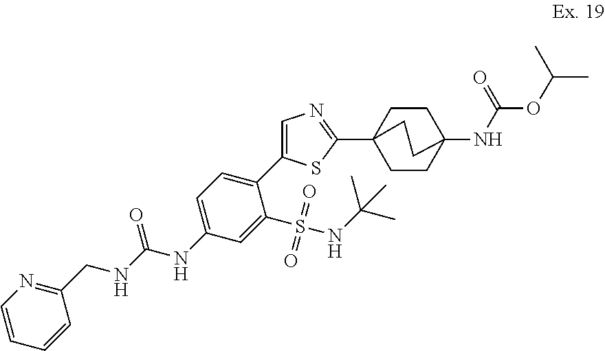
C1=C(NC(NCC2=NC=CC=C2)=O)C=C(S(NC(C)(C)C)(=O)=O)C(C2=CN=C(C34CCC(NC(=O)OC(C)C)(CC3)CC4)S2)=C1
